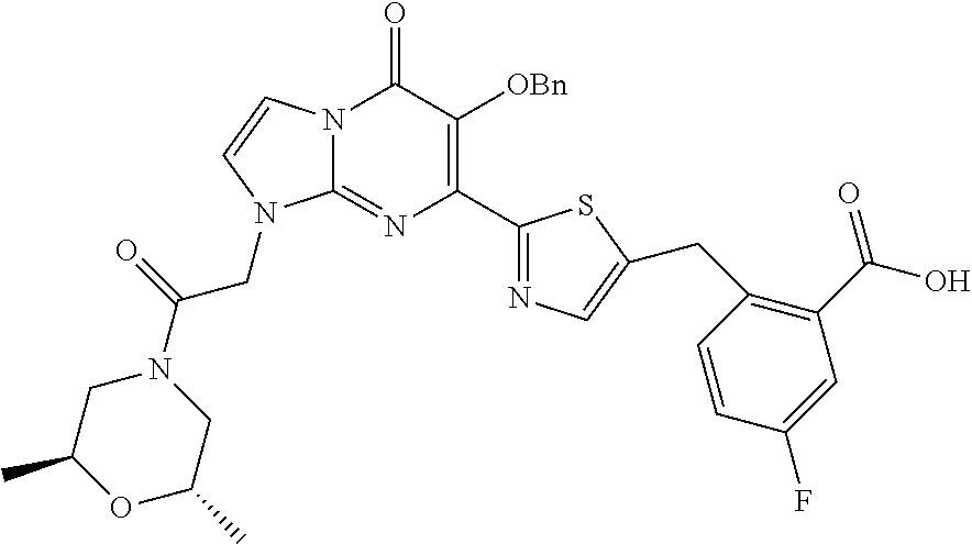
N12C(=NC(C3=NC=C(CC4=C(C(O)=O)C=C(F)C=C4)S3)=C([OBn])C1=O)N(CC(=O)N1CC(C)OC(C)C1)C=C2
